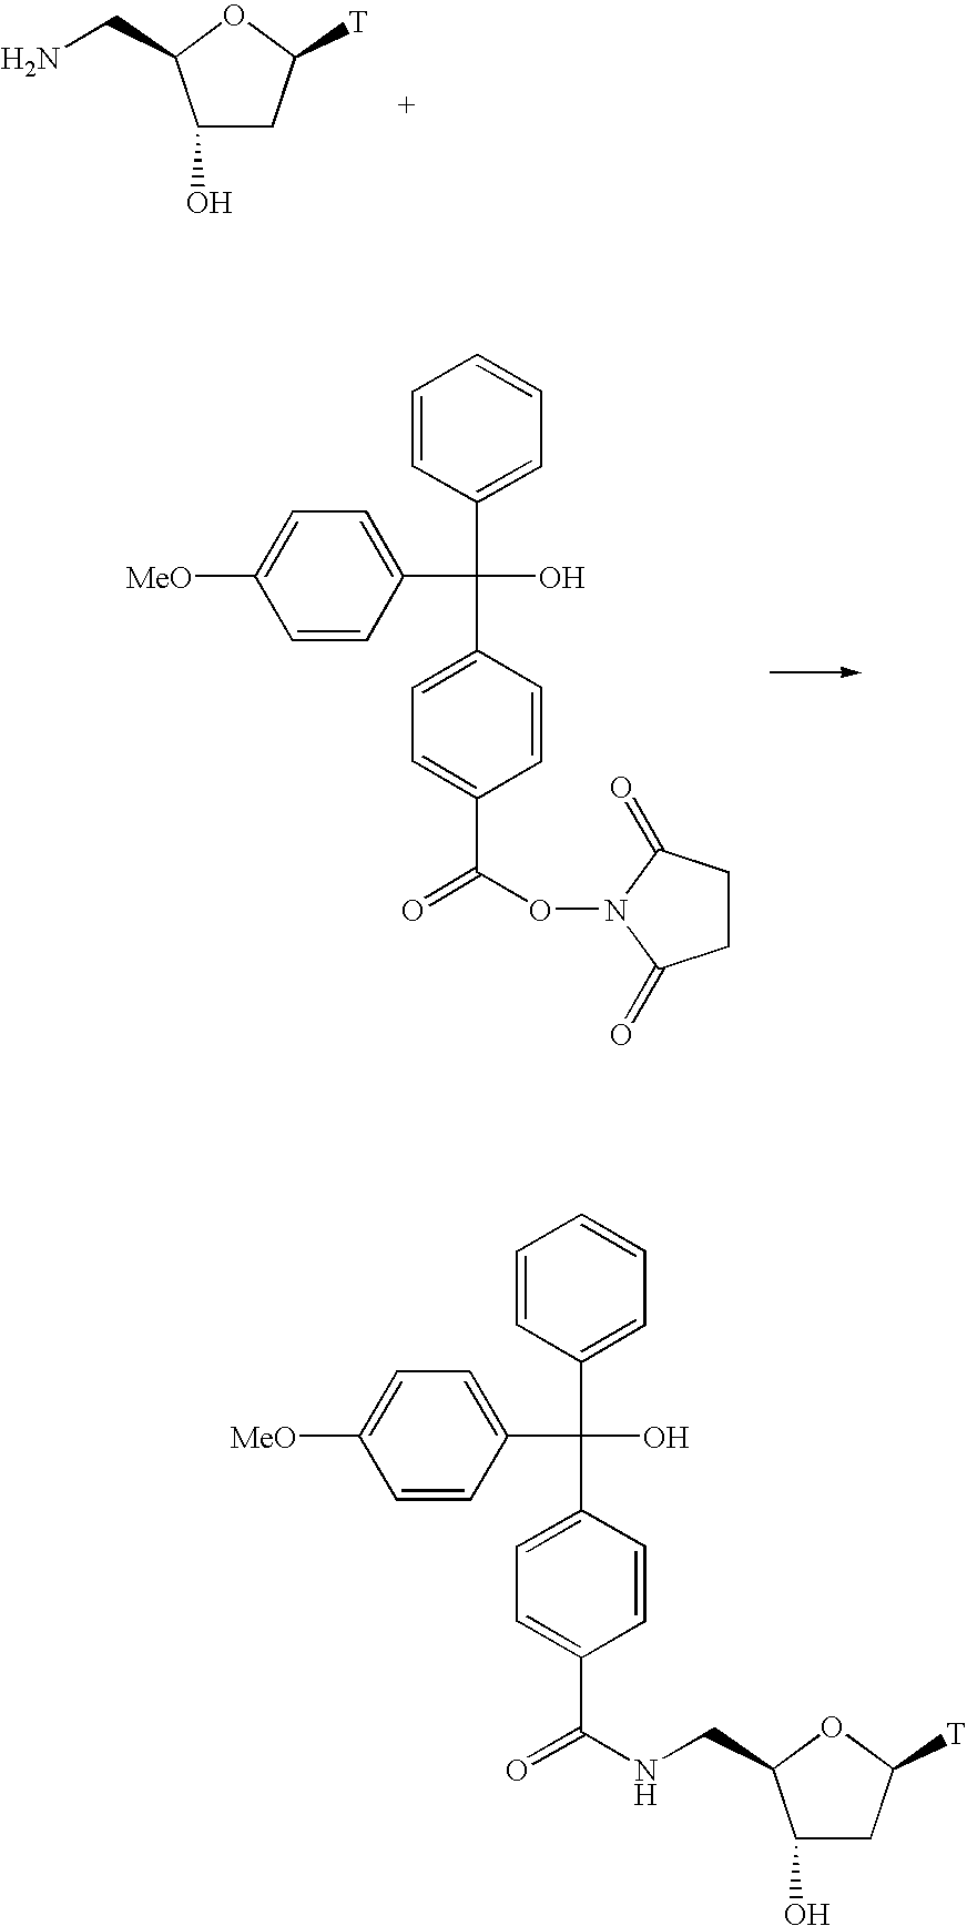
C1(O)CC([T])OC1CN.C1(C(C2=CC=C([MeO])C=C2)(O)C2=CC=C(C(=O)ON3C(=O)CCC3=O)C=C2)=CC=CC=C1.C1(C(C2=CC=C([MeO])C=C2)(O)C2=CC=C(C(=O)NCC3C(O)CC([T])O3)C=C2)=CC=CC=C1
